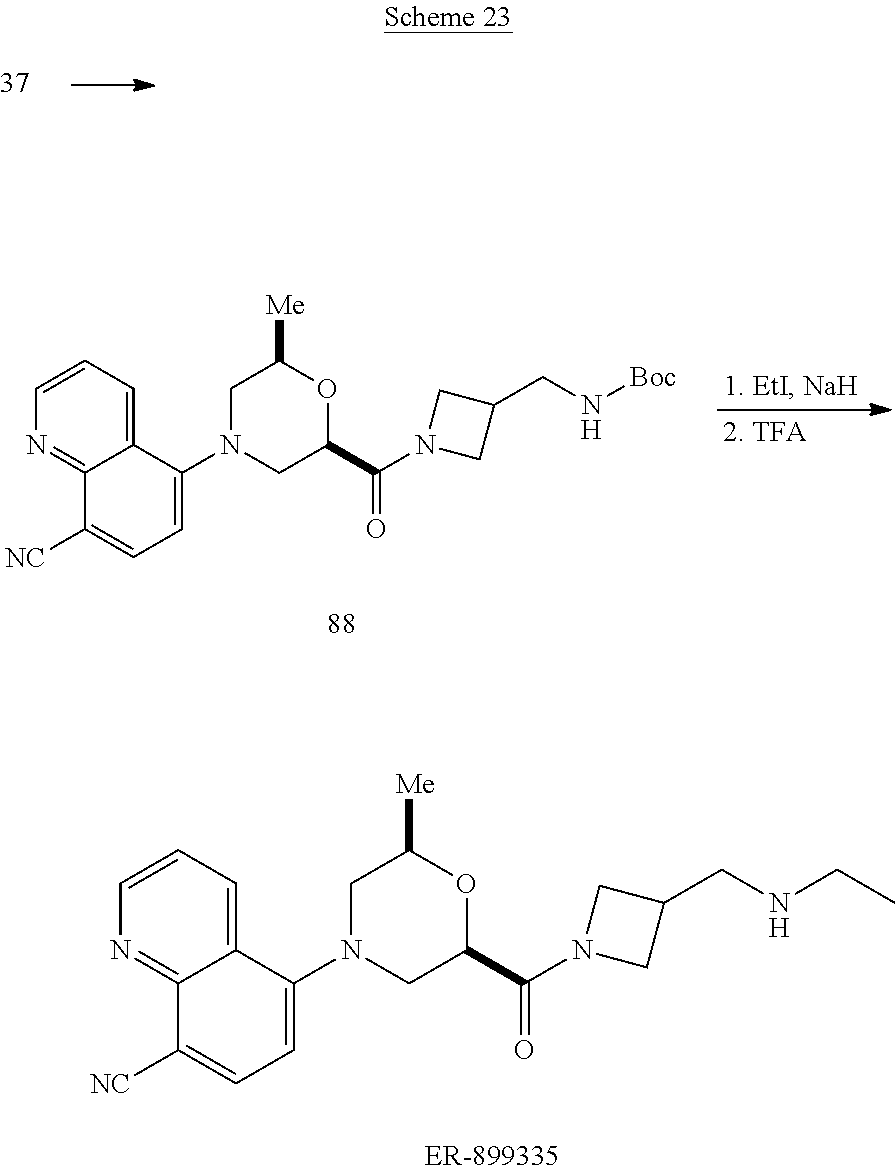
C1=CN=C2C(=C1)C(N1CC(C(N3CC(CN[Boc])C3)=O)OC([Me])C1)=CC=C2[NC].C1=CN=C2C(=C1)C(N1CC(C(N3CC(CNCC)C3)=O)OC([Me])C1)=CC=C2[NC]
